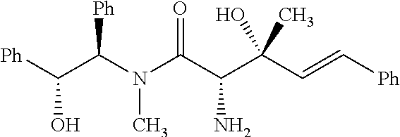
[Ph]C(C(N(C(C(C(O)(C)C=C[Ph])N)=O)C)[Ph])O
